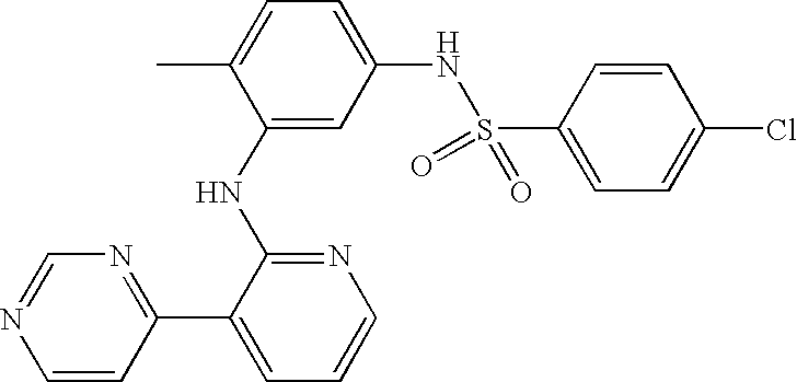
N1=C(C2=CC=CN=C2NC2=CC(NS(C3=CC=C(Cl)C=C3)(=O)=O)=CC=C2C)C=CN=C1
